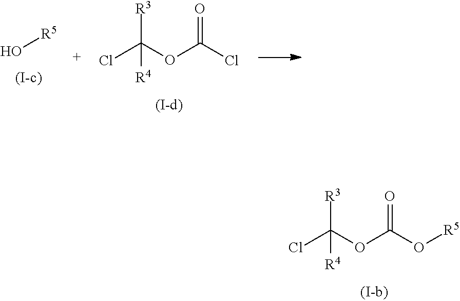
ClC(OC(O[R5])=O)([R3])[R4].O[R5].ClC(OC(Cl)=O)([R3])[R4]
